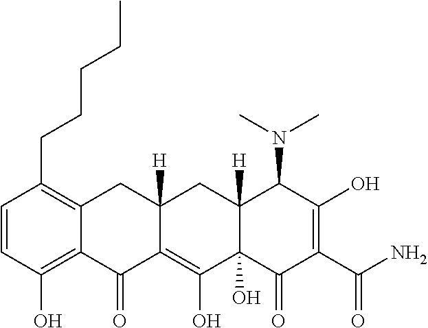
C1=CC(O)=C2C(=C1CCCCC)CC1([H])C(=C(O)C3(O)C([H])(C1)C(N(C)C)C(O)=C(C(N)=O)C3=O)C2=O
